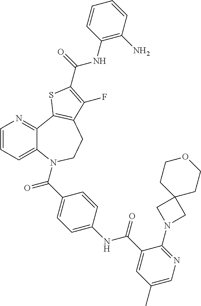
C1=CC=C2C(=N1)C1=C(CCN2C(=O)C2=CC=C(NC(=O)C3=CC(C)=CN=C3N3CC4(C3)CCOCC4)C=C2)C(F)=C(C(=O)NC2=C(N)C=CC=C2)S1
